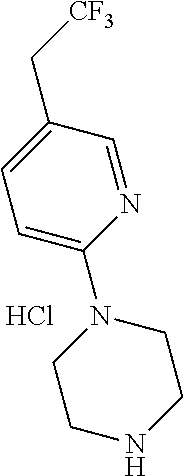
C1(C[CF3])=CC=C(N2CCNCC2)N=C1.Cl
